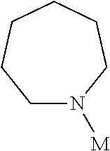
C1N([M])CCCCC1
